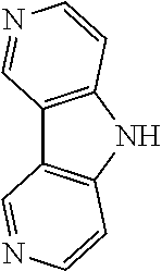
C12=C(NC3=C1C=NC=C3)C=CN=C2
